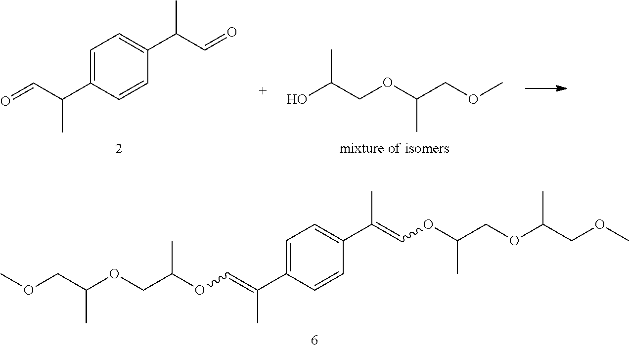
C1=C(C(=COC(COC(COC)C)C)C)C=CC(C(=COC(COC(COC)C)C)C)=C1.C1=C(C(C=O)C)C=CC(C(C=O)C)=C1.OC(COC(COC)C)C
